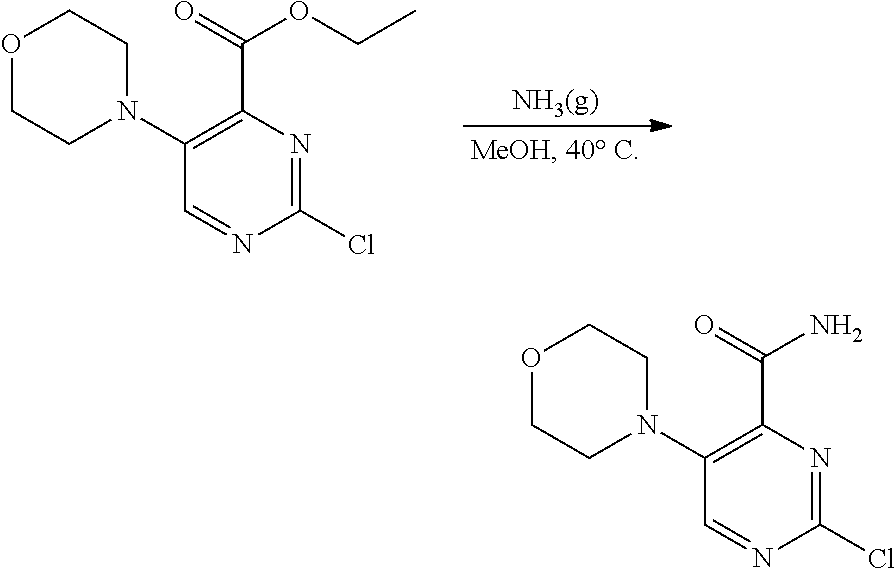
O1CCN(C2=C(C(=O)OCC)N=C(Cl)N=C2)CC1.O1CCN(C2=C(C(=O)N)N=C(Cl)N=C2)CC1
